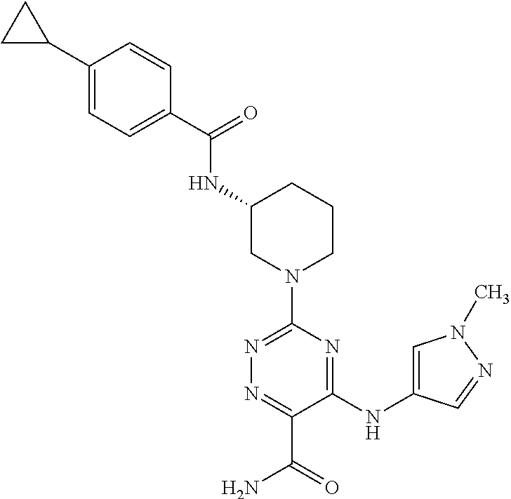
N(C1CN(C2=NN=C(C(N)=O)C(NC3=CN(C)N=C3)=N2)CCC1)C(=O)C1=CC=C(C2CC2)C=C1
